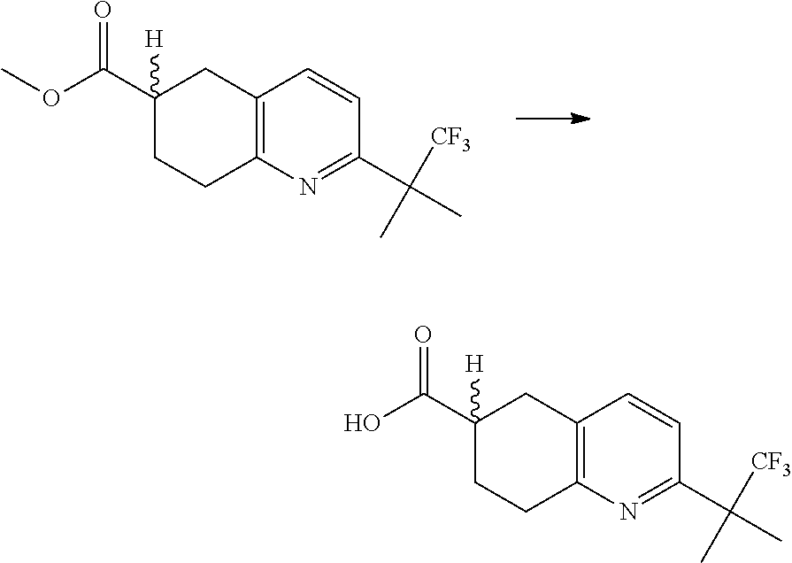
O(C(C1([H])CCC2=C(C1)C=CC(C(C)(C)[CF3])=N2)=O)C.OC(C1([H])CCC2=C(C1)C=CC(C(C)(C)[CF3])=N2)=O
